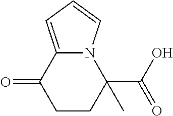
O=C1CCC(C(O)=O)(C)N2C1=CC=C2
